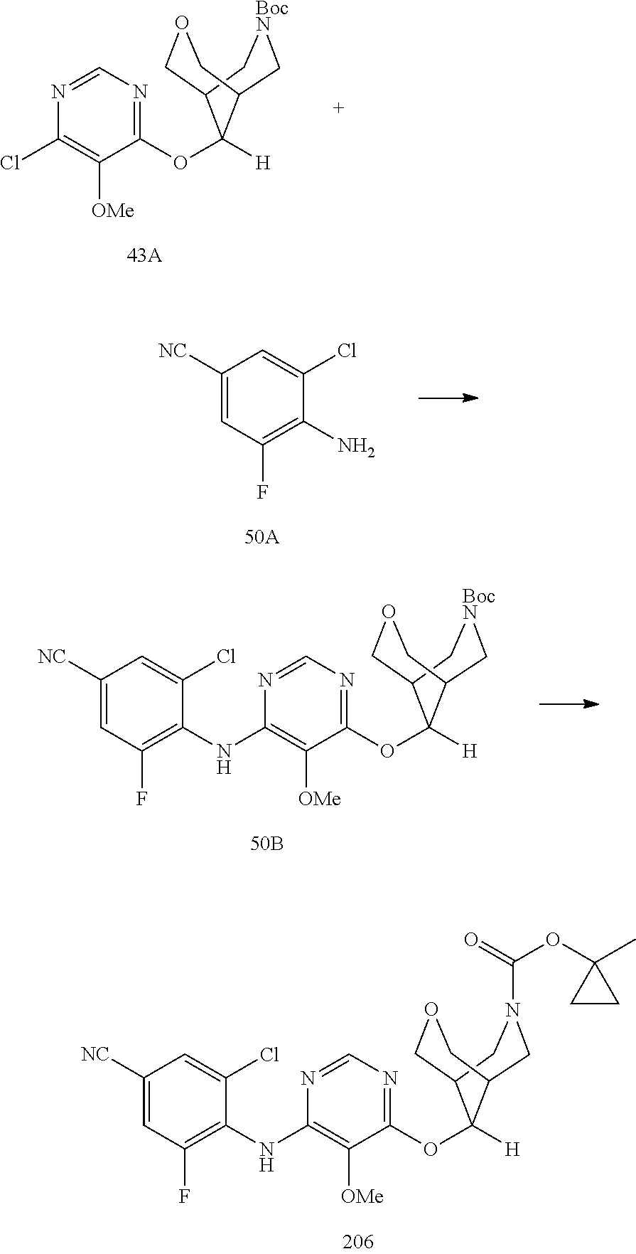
C1(OC2([H])C3COCC2C[BocN]C3)=NC=NC(Cl)=C1[OMe].C1([NC])=CC(F)=C(N)C(Cl)=C1.C1(OC2([H])C3COCC2C[BocN]C3)=NC=NC(NC2=C(F)C=C([NC])C=C2Cl)=C1[OMe].C1(OC2([H])C3COCC2CN(C(=O)OC2(C)CC2)C3)=NC=NC(NC2=C(F)C=C([NC])C=C2Cl)=C1[OMe]
